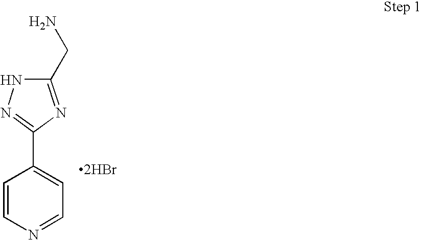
C1=CN=CC=C1C1=NNC(CN)=N1.[2HBr]
